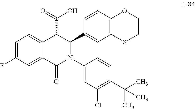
C1=C(F)C=C2C(=C1)C(C(=O)O)C(C1=CC3=C(C=C1)OCCS3)N(C1=CC(Cl)=C(C(C)(C)C)C=C1)C2=O
